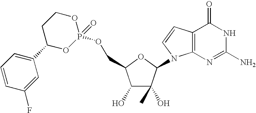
C1(O)C(O)(C)C(N2C3=C(C=C2)C(=O)NC(N)=N3)OC1COP1(=O)OCCC(C2=CC=CC(F)=C2)O1
